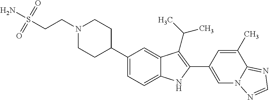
N1(CCS(N)(=O)=O)CCC(C2=CC=C3C(=C2)C(C(C)C)=C(C2=CN4C(=NC=N4)C(C)=C2)N3)CC1
